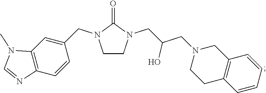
C1CN(CC(CN2CCC3=C(C2)C=CC=C3)O)C(=O)N1CC1=CC2=C(C=C1)N=CN2C
